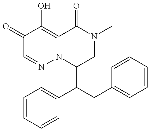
C1(=O)C=NN2C(=C1O)C(=O)N(C)CC2C(CC1=CC=CC=C1)C1=CC=CC=C1
